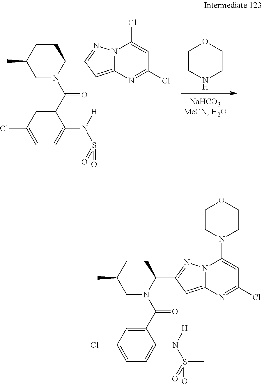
C1CNCCO1.C1(C(N2C(C3=NN4C(=C3)N=C(Cl)C=C4Cl)CCC(C)C2)=O)=CC(Cl)=CC=C1N(S(C)(=O)=O)[H].C1(C(N2C(C3=NN4C(=C3)N=C(Cl)C=C4N3CCOCC3)CCC(C)C2)=O)=CC(Cl)=CC=C1N(S(C)(=O)=O)[H]
